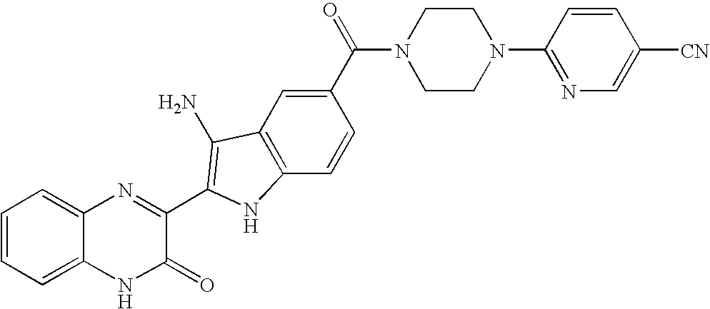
C1=C2C(=CC=C1)N=C(C1=C(N)C3=C(C=CC(C(=O)N4CCN(C5=NC=C([CN])C=C5)CC4)=C3)N1)C(=O)N2
